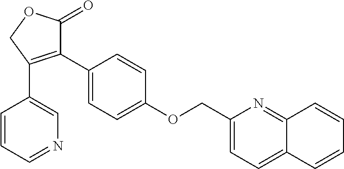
C1(COC2=CC=C(C3=C(C4=CN=CC=C4)COC3=O)C=C2)=CC=C2C(=N1)C=CC=C2
